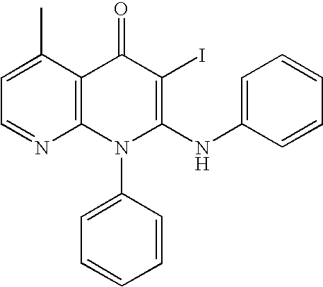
C1=NC2=C(C(C)=C1)C(=O)C(I)=C(NC1=CC=CC=C1)N2C1=CC=CC=C1
